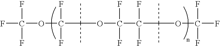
FC(OC(F)(F)C(C)(C)OC(C(C(C)(C)OC(F)(F)F)(F)F)(F)F)(F)F
